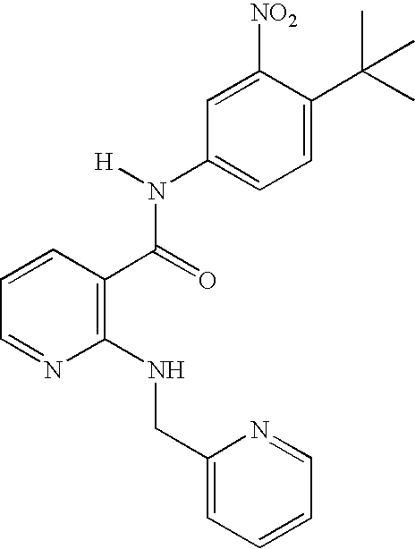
C1(NCC2=CC=CC=N2)=C(C(=O)N(C2=CC=C(C(C)(C)C)C([NO2])=C2)[H])C=CC=N1
